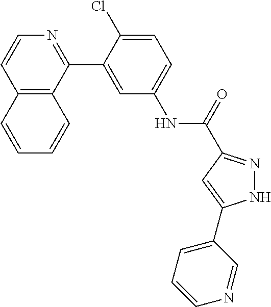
C12=C(C(C3=CC(NC(=O)C4=NNC(C5=CC=CN=C5)=C4)=CC=C3Cl)=NC=C1)C=CC=C2
